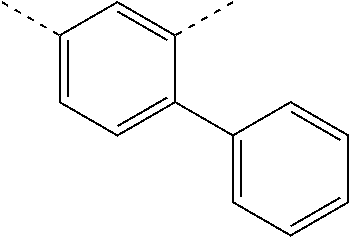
C1(C)=CC=C(C2=CC=CC=C2)C(C)=C1
